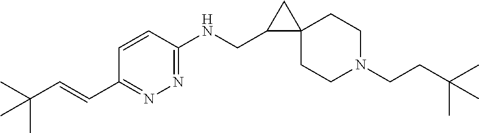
C1=CC(NCC2C3(C2)CCN(CCC(C)(C)C)CC3)=NN=C1C=CC(C)(C)C
